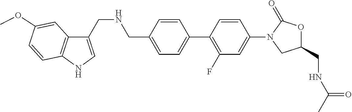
C1(CNC(=O)C)OC(=O)N(C2=CC(F)=C(C3=CC=C(CNCC4=CNC5=C4C=C(OC)C=C5)C=C3)C=C2)C1
